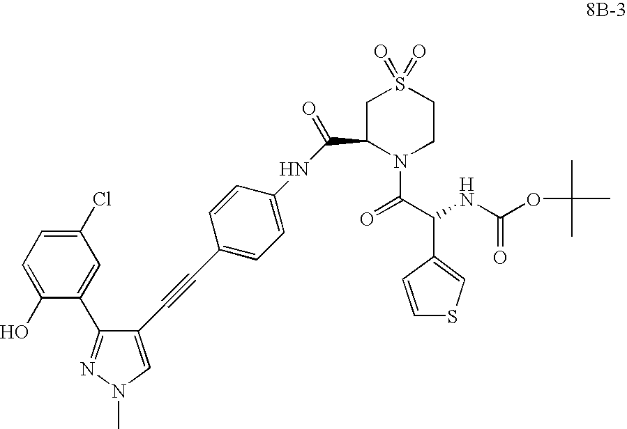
C1=C(O)C(C2=NN(C)C=C2C#CC2=CC=C(NC(C3CS(=O)(=O)CCN3C(=O)C(NC(OC(C)(C)C)=O)C3=CSC=C3)=O)C=C2)=CC(Cl)=C1
